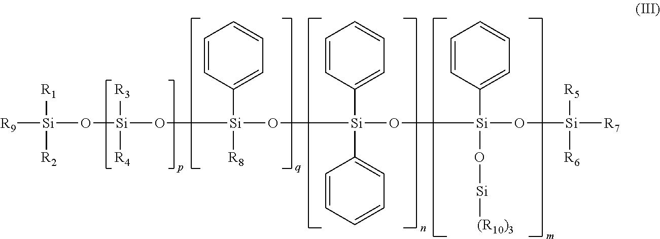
[R9][Si](O[Si](O[Si](O[Si](O[Si](O[Si]([R7])([R5])[R6])(C1=CC=CC=C1)O[Si][(R10)3])(C1=CC=CC=C1)C1=CC=CC=C1)(C1=CC=CC=C1)[R8])([R3])[R4])([R1])[R2]
